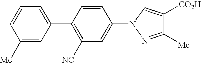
C1([Me])=CC(C2=C([NC])C=C(N3N=C([Me])C([CO2H])=C3)C=C2)=CC=C1
